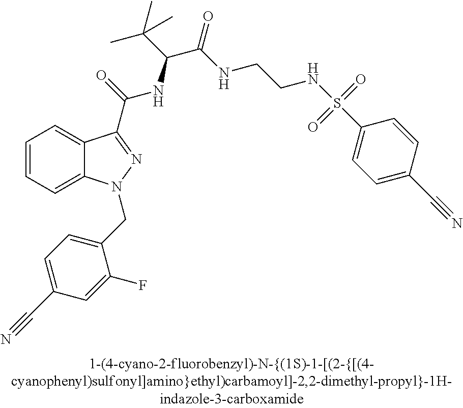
C1=CC=C2C(=C1)C(C(=O)NC(C(C)(C)C)C(NCCNS(C1=CC=C(C#N)C=C1)(=O)=O)=O)=NN2CC1=CC=C(C#N)C=C1F
